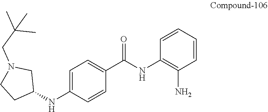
C1=C(NC2CN(CC(C)(C)C)CC2)C=CC(C(NC2=C(N)C=CC=C2)=O)=C1
